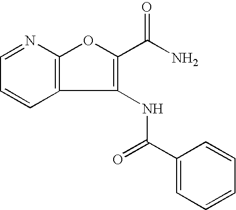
C1=NC2=C(C=C1)C(NC(C1=CC=CC=C1)=O)=C(C(=O)N)O2
